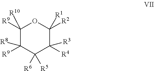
C1([R9])([R10])C([R8])([R9])C([R6])([R5])C([R4])([R3])C([R1])([R2])O1
